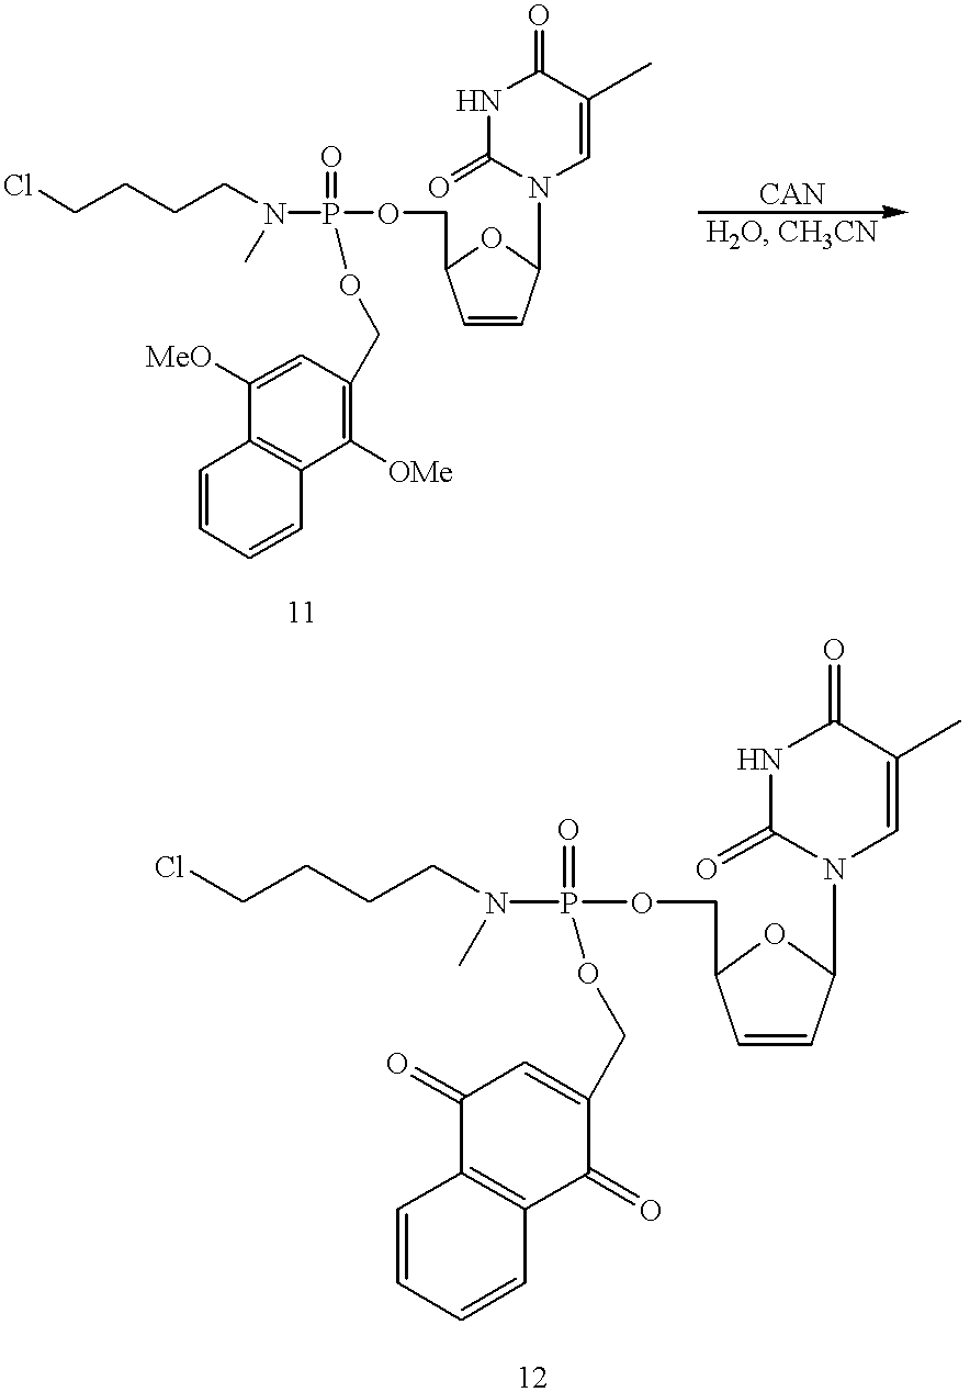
N1C(=O)N(C2C=CC(COP(N(C)CCCCCl)(=O)OCC3=C([OMe])C4=C(C([MeO])=C3)C=CC=C4)O2)C=C(C)C1=O.N1C(=O)N(C2C=CC(COP(N(C)CCCCCl)(=O)OCC3=CC(=O)C4=C(C3=O)C=CC=C4)O2)C=C(C)C1=O
